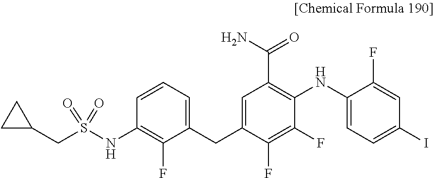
C1=CC=C(CC2=CC(C(N)=O)=C(NC3=CC=C(I)C=C3F)C(F)=C2F)C(F)=C1NS(CC1CC1)(=O)=O
